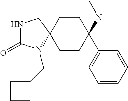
N1C(=O)N(CC2CCC2)C2(C1)CCC(N(C)C)(C1=CC=CC=C1)CC2
